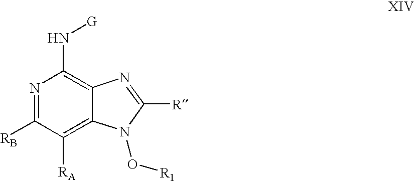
N1=C([RB])C([RA])=C2C(=C1N[G])N=C([R])N2O[R1]
